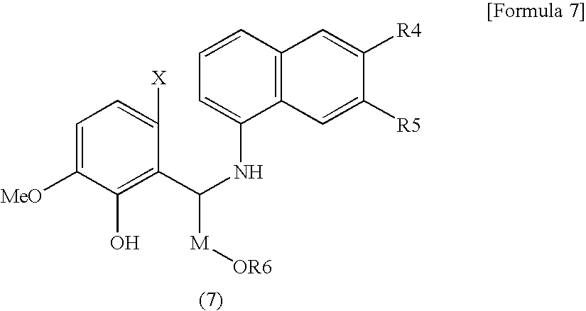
C1=C([MeO])C(O)=C(C(NC2=CC=CC3=C2C=C([R5])C([R4])=C3)[M][OR6])C([X])=C1
